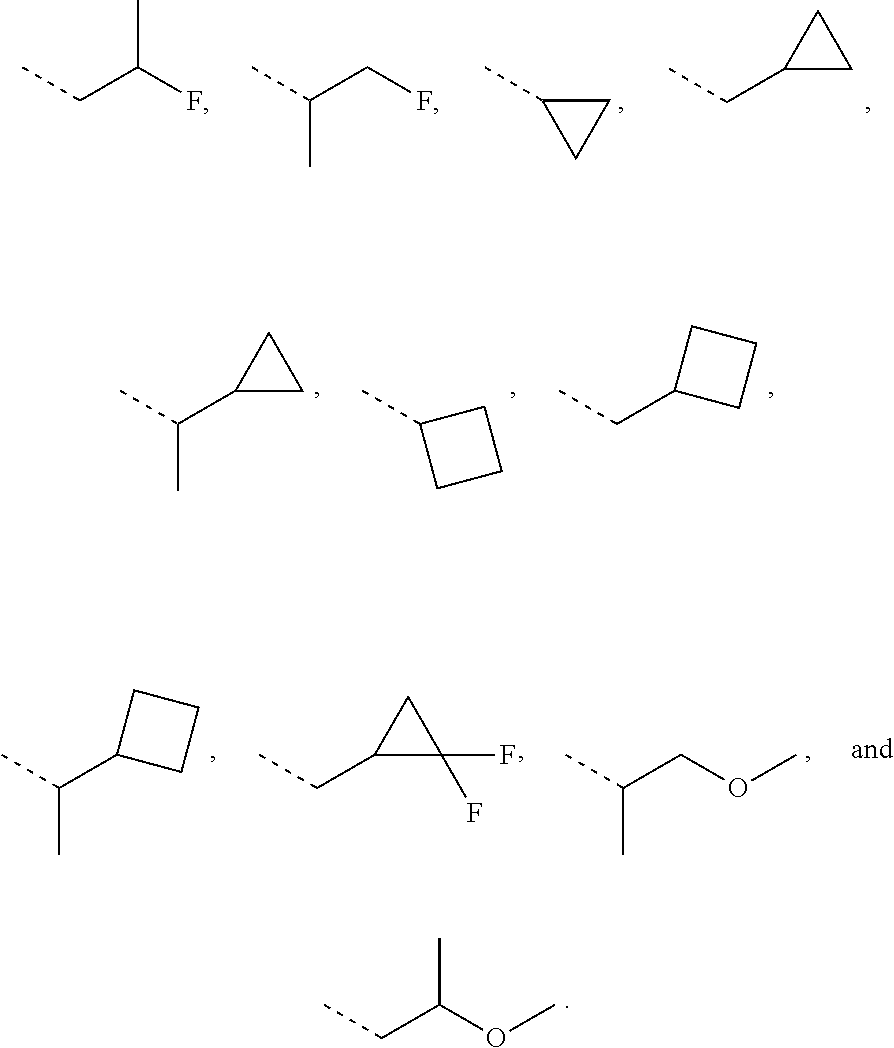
CC(F)CC.C(F)C(C)C.C1(C)CC1.C1(CC)CC1.C1(C(C)C)CC1.C1(C)CCC1.C1(CC)CCC1.C1(C(C)C)CCC1.C1(CC)C(F)(F)C1.C(C(C)C)OC.C(CC)(OC)C
